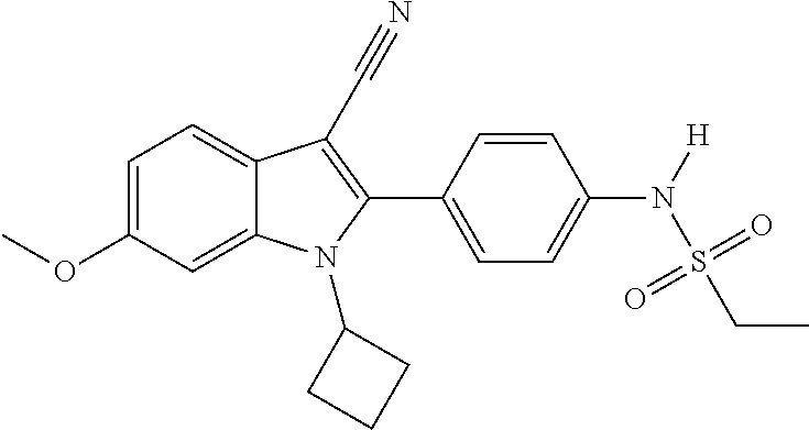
C12=CC=C(OC)C=C1N(C1CCC1)C(C1=CC=C(N([H])S(CC)(=O)=O)C=C1)=C2C#N
